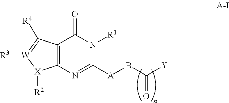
C12=C(C(=O)N([R1])C([A]BC([Y])=O)=N1)C([R4])=[W]([R3])[X]2[R2]
